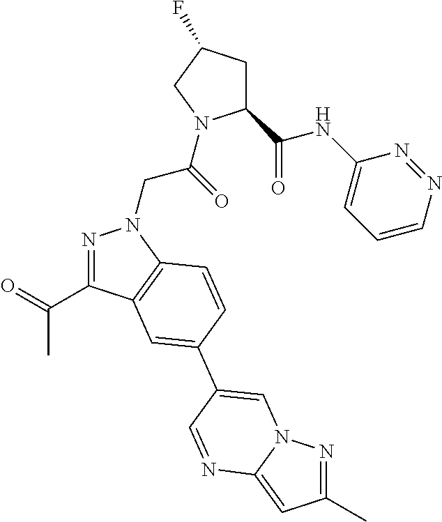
C1(C(NC2=CC=CN=N2)=O)CC(F)CN1C(CN1N=C(C(=O)C)C2=C1C=CC(C1=CN3N=C(C)C=C3N=C1)=C2)=O
